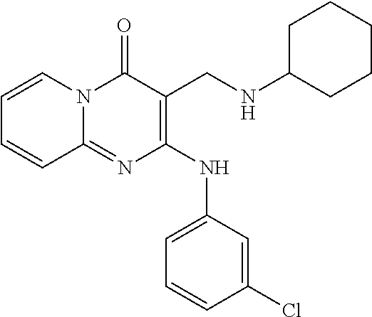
C1=CN2C(=NC(NC3=CC=CC(Cl)=C3)=C(CNC3CCCCC3)C2=O)C=C1
